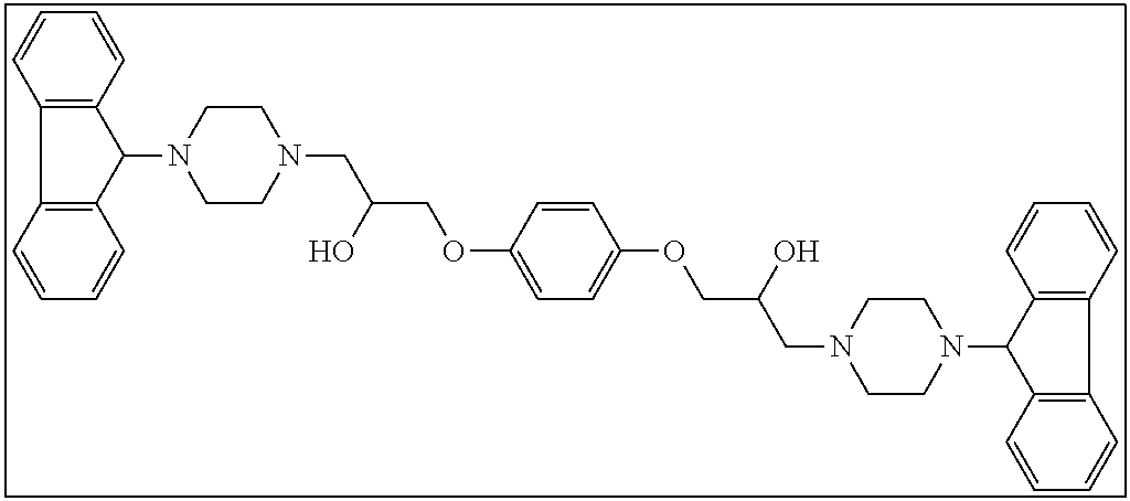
C12=C(C(N3CCN(CC(COC4=CC=C(OCC(CN5CCN(C6C7=C(C8=C6C=CC=C8)C=CC=C7)CC5)O)C=C4)O)CC3)C3=C1C=CC=C3)C=CC=C2
